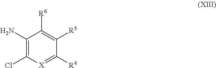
C1(N)=C(Cl)[X]=C([R4])C([R5])=C1[R6]
